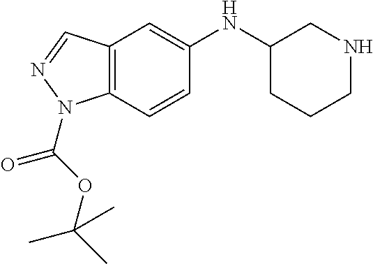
C12=C(C=NN1C(OC(C)(C)C)=O)C=C(NC1CCCNC1)C=C2
